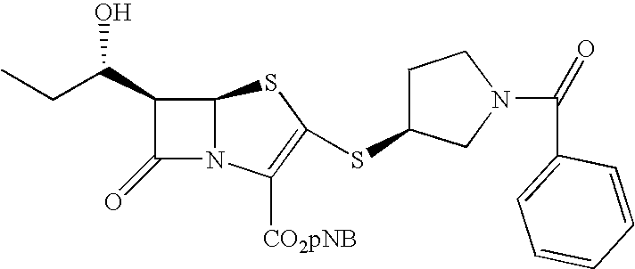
C12N(C([CO2pNB])=C(SC3CN(C(=O)C4=CC=CC=C4)CC3)S1)C(=O)C2C(CC)O
